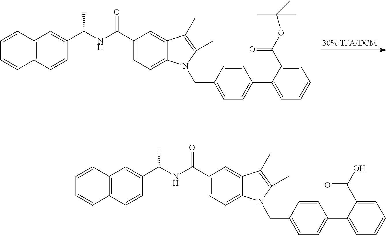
C12=C(C=CC(C(NC(C3=CC=C4C(=C3)C(C)=C(C)N4CC3=CC=C(C4=CC=CC=C4C(OC(C)(C)C)=O)C=C3)=O)C)=C1)C=CC=C2.C12=C(C=CC(C(NC(C3=CC=C4C(=C3)C(C)=C(C)N4CC3=CC=C(C4=CC=CC=C4C(O)=O)C=C3)=O)C)=C1)C=CC=C2
